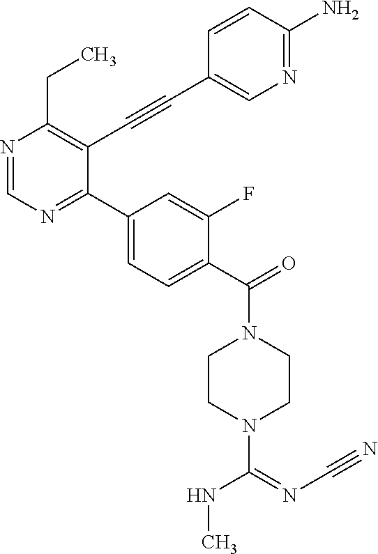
N1=CN=C(C2=CC=C(C(=O)N3CCN(C(NC)=NC#N)CC3)C(F)=C2)C(C#CC2=CN=C(N)C=C2)=C1CC
